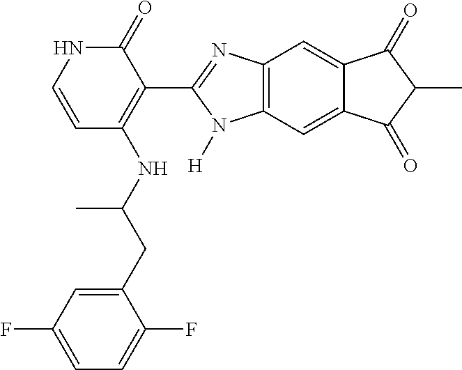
C(C(NC1=C(C2=NC3=C(N2[H])C=C2C(=C3)C(=O)C(C)C2=O)C(=O)NC=C1)C)C1=CC(F)=CC=C1F
